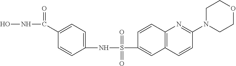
ONC(C1=CC=C(NS(=O)(=O)C2=CC3=C(C=C2)N=C(N2CCOCC2)C=C3)C=C1)=O
